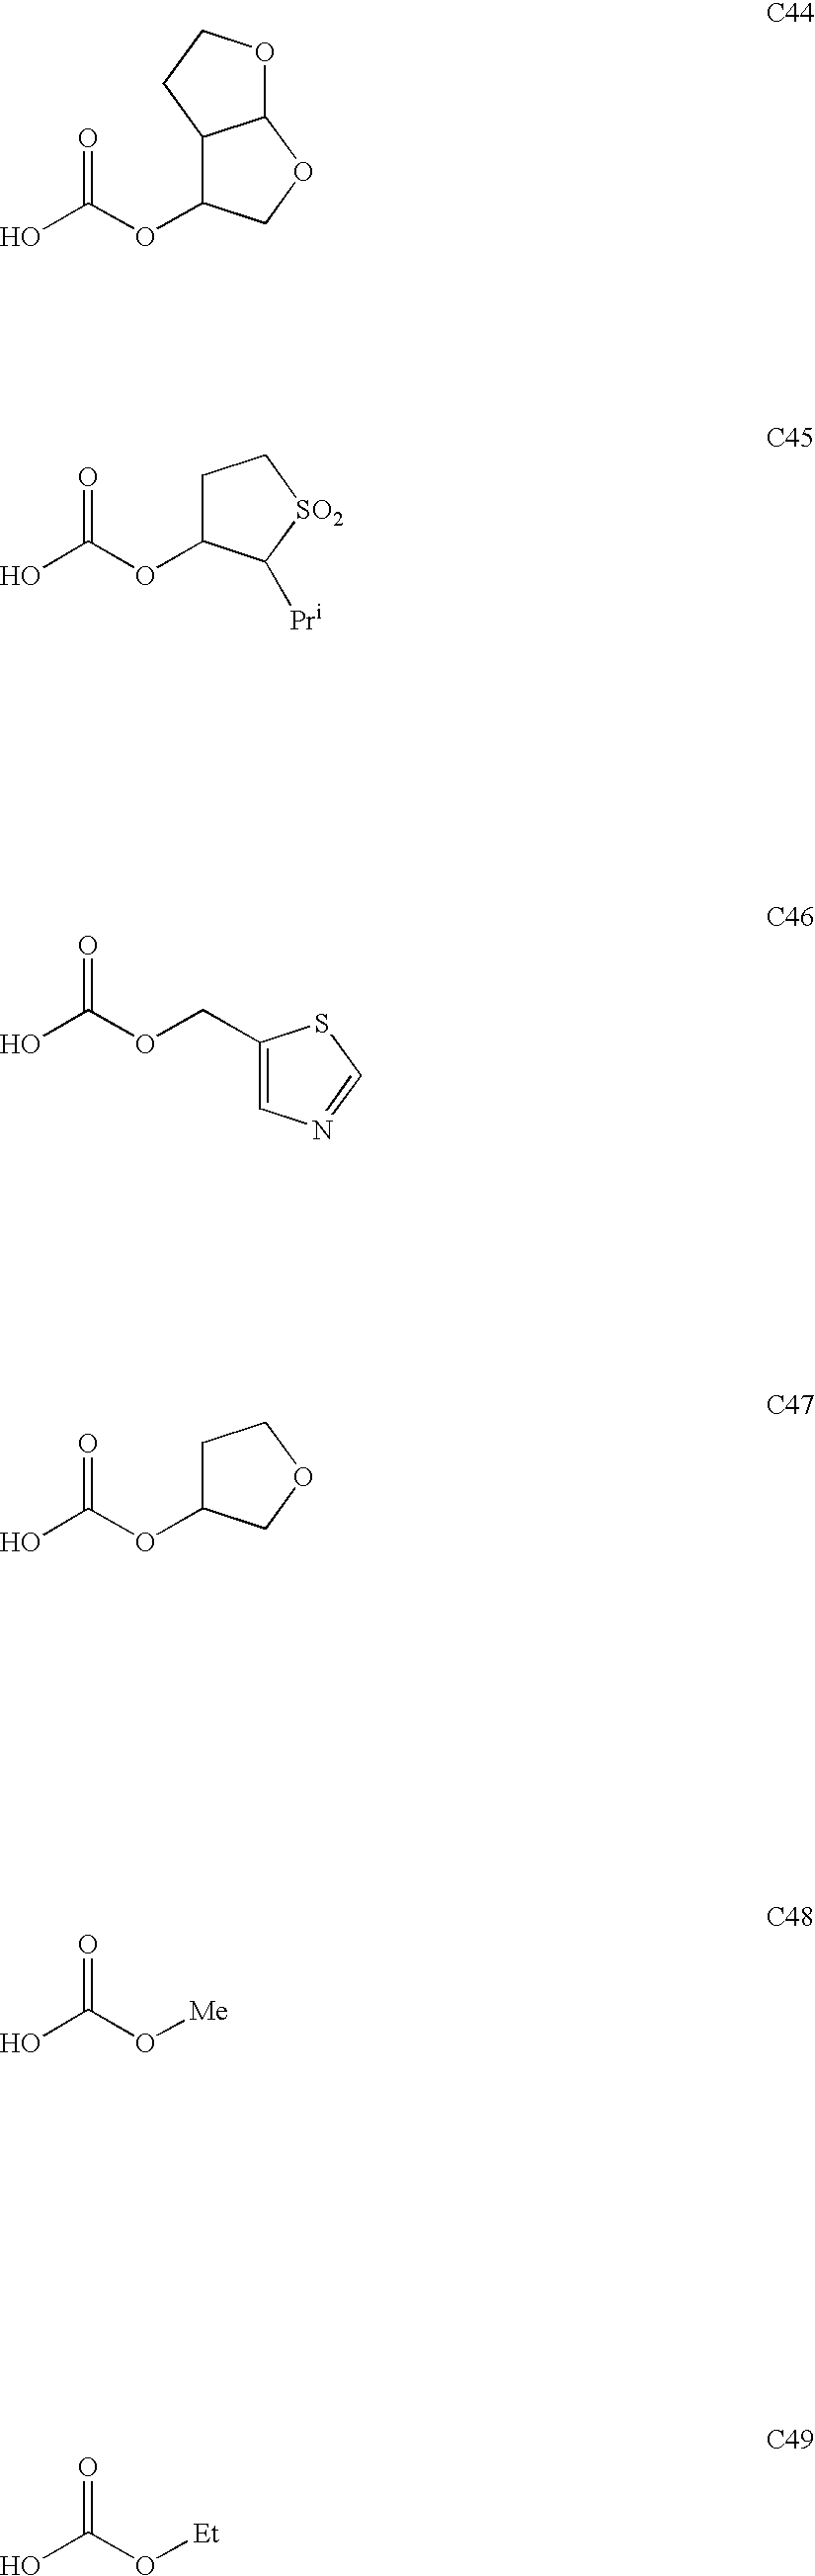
OC(OC1C2C(OC1)OCC2)=O.OC(OC1CC[SO2]C1[Pr])=O.OC(OCC1=CN=CS1)=O.OC(OC1CCOC1)=O.OC(O[Me])=O.OC(O[Et])=O
